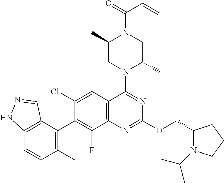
C12=C(C(C3=C(F)C4=C(C=C3Cl)C(N3C(C)CN(C(C=C)=O)C(C)C3)=NC(OCC3N(C(C)C)CCC3)=N4)=C(C)C=C1)C(C)=NN2
